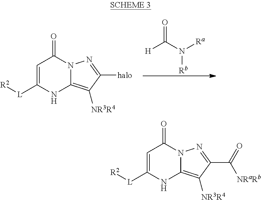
[H]C(N([Ra])[Rb])=O.C1=C([L][R2])NC2=C([NR3R4])C([halo])=NN2C1=O.C1=C([L][R2])NC2=C([NR3R4])C(C(=O)[NRaRb])=NN2C1=O
